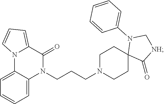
C1=C2C(=CC=C1)N1C(=CC=C1)C(=O)N2CCCN1CCC2(CC1)C(=O)[NH]CN2C1=CC=CC=C1
